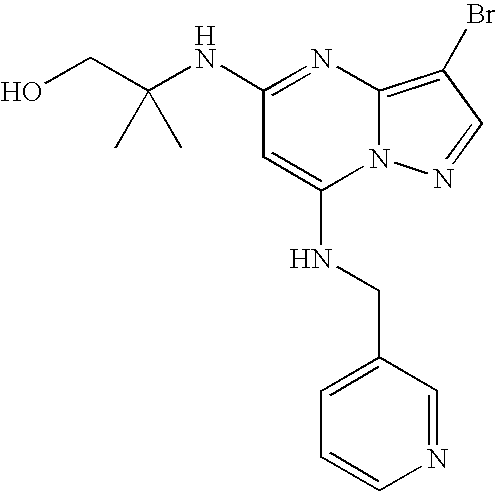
C1(NC(CO)(C)C)=NC2=C(Br)C=NN2C(NCC2=CC=CN=C2)=C1
